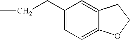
C1(CCC)=CC=C2C(=C1)CCO2
